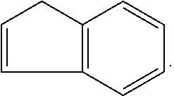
C12=C(C=CC=C1)C=CC2
